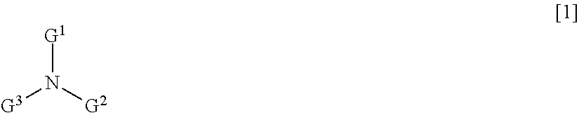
[G3]N([G2])[G1]
